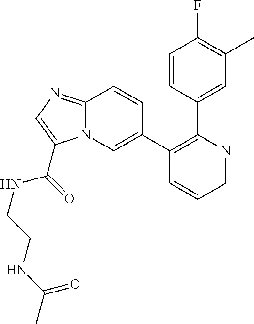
C1=CC(C2=C(C3=CN4C(=NC=C4C(=O)NCCNC(C)=O)C=C3)C=CC=N2)=CC(C)=C1F
